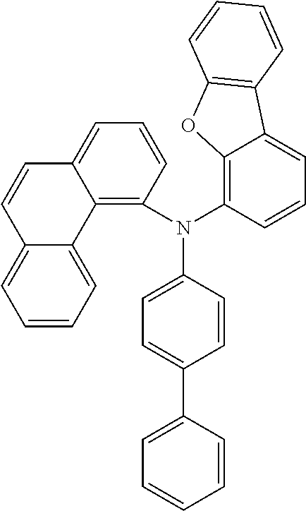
C1=CC(C2=CC=C(N(C3=C4C(=CC=C3)C=CC3=CC=CC=C43)C3=C4C(=CC=C3)C3=C(O4)C=CC=C3)C=C2)=CC=C1
